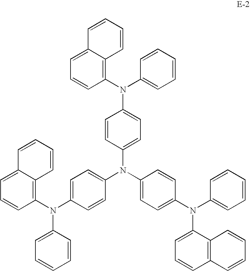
C1=CC(N(C2=CC=C(N(C3=CC=CC=C3)C3=CC=CC4=C3C=CC=C4)C=C2)C2=CC=C(N(C3=C4C(=CC=C3)C=CC=C4)C3=CC=CC=C3)C=C2)=CC=C1N(C1=C2C(=CC=C1)C=CC=C2)C1=CC=CC=C1
